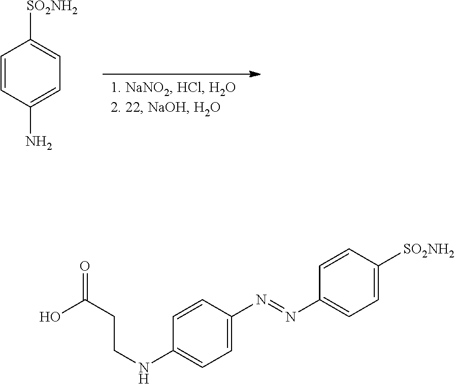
C1=CC(N)=CC=C1[SO2NH2].C1=CC(NCCC(=O)O)=CC=C1N=NC1=CC=C([SO2NH2])C=C1
